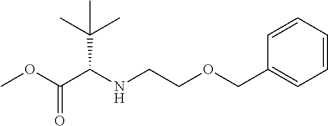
COC(C(NCCOCC1=CC=CC=C1)C(C)(C)C)=O
